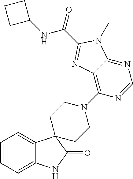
C1=CC=C2C(=C1)C1(C(=O)N2)CCN(C2=C3C(=NC=N2)N(C)C(C(NC2CCC2)=O)=N3)CC1
